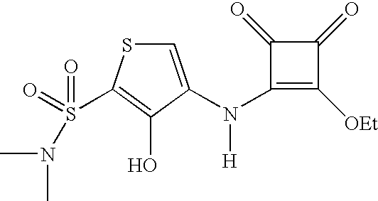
C1(N([H])C2=CSC(S(N(C)C)(=O)=O)=C2O)=C([OEt])C(=O)C1=O
